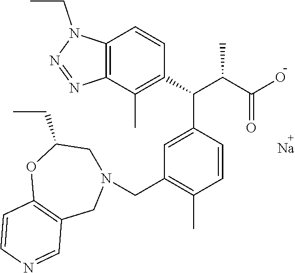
C12=C(C(C)=C(C(C(C(=O)O)C)C3=CC(CN4CC(CC)OC5=C(C4)C=NC=C5)=C(C)C=C3)C=C1)N=NN2CC.[Na]
